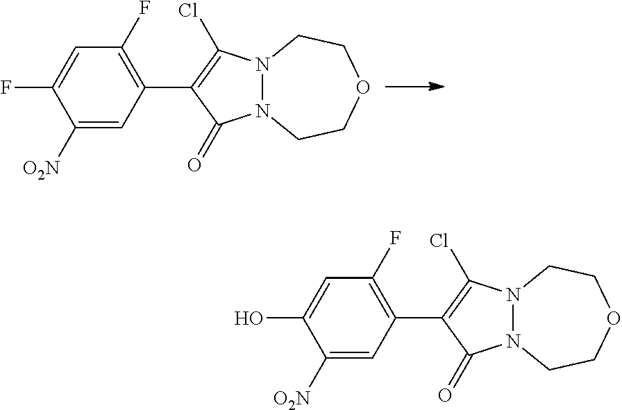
C1([O2N])=CC(C2=C(Cl)N3N(C2=O)CCOCC3)=C(F)C=C1F.C1([O2N])=CC(C2=C(Cl)N3N(C2=O)CCOCC3)=C(F)C=C1O
